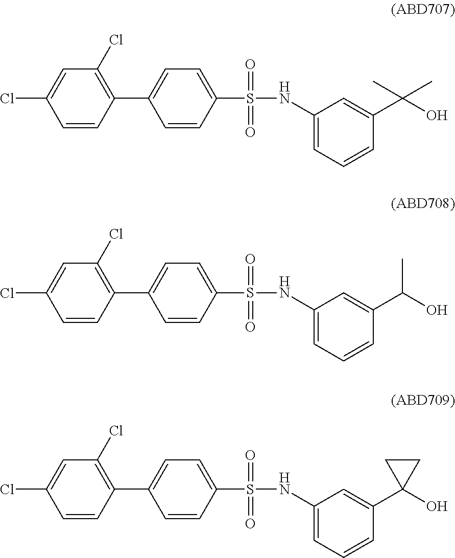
C1=CC(C2=CC=C(S(NC3=CC=CC(C(O)(C)C)=C3)(=O)=O)C=C2)=C(Cl)C=C1Cl.C1=CC(C2=CC=C(S(NC3=CC=CC(C(O)C)=C3)(=O)=O)C=C2)=C(Cl)C=C1Cl.C1=CC(C2=CC=C(S(NC3=CC=CC(C4(O)CC4)=C3)(=O)=O)C=C2)=C(Cl)C=C1Cl
